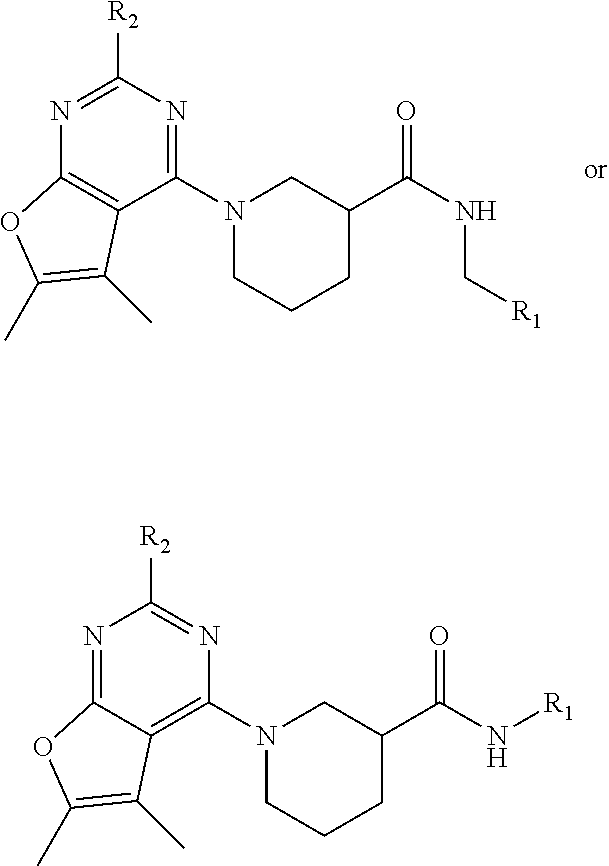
C12=C(C(N3CCCC(C(=O)NC[R1])C3)=NC([R2])=N1)C(C)=C(C)O2.C12=NC([R2])=NC(N3CCCC(C(=O)N[R1])C3)=C1C(C)=C(C)O2
